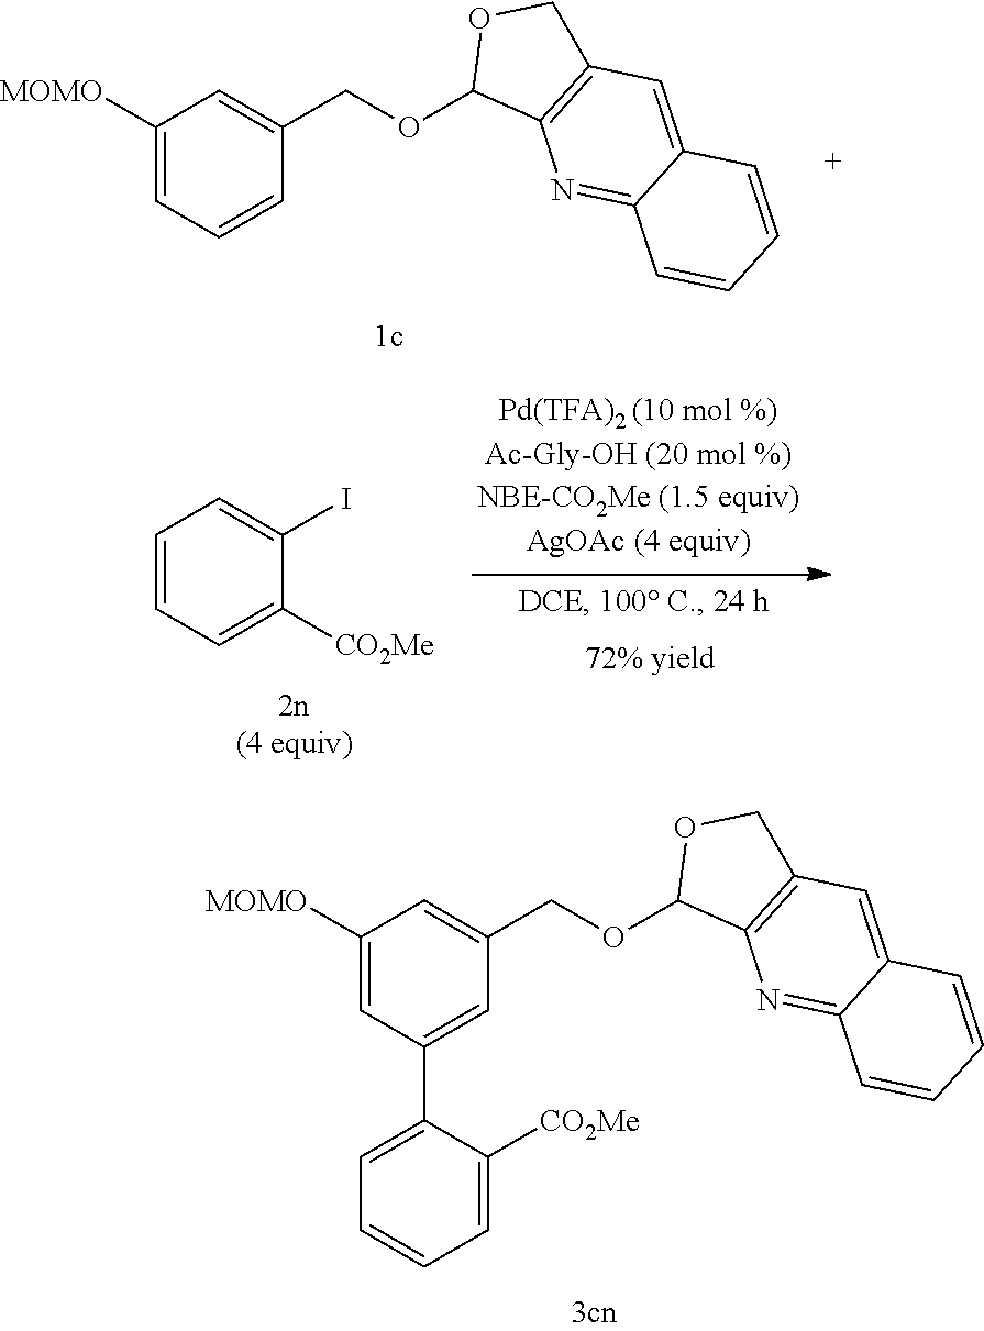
C1([MOMO])=CC(C2=CC=CC=C2[CO2Me])=CC(COC2C3=C(CO2)C=C2C(=N3)C=CC=C2)=C1.C1([MOMO])=CC=CC(COC2C3=C(CO2)C=C2C(=N3)C=CC=C2)=C1.C1=CC=C([CO2Me])C(I)=C1
